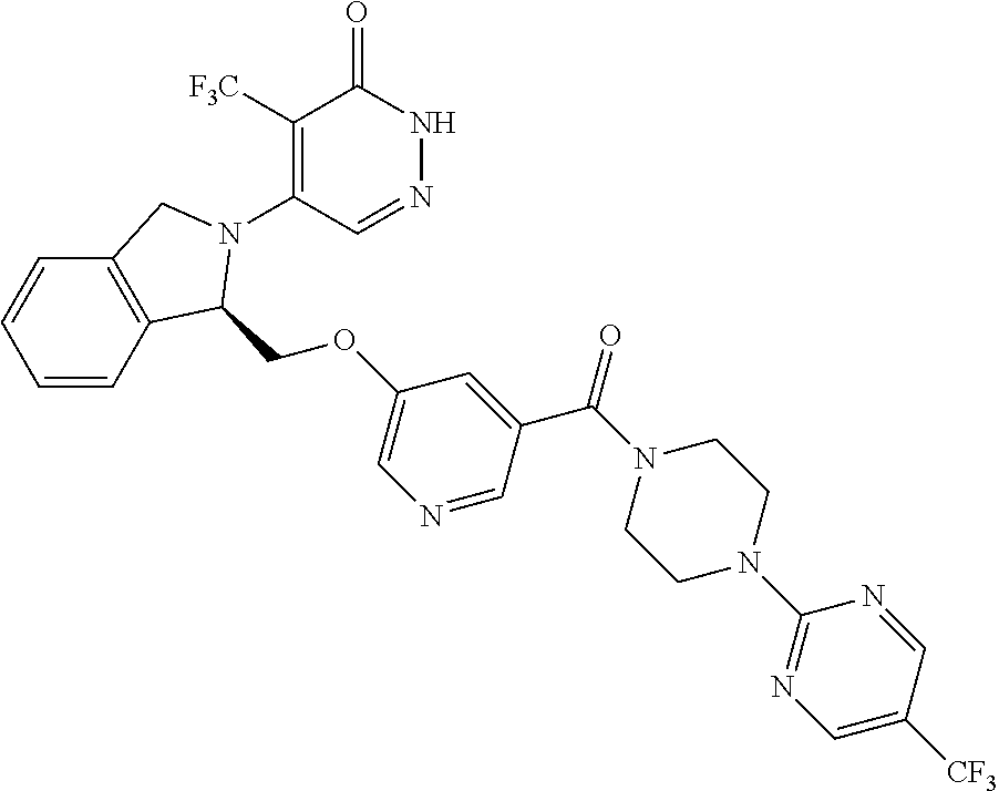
C1([F3C])=C(N2C(COC3=CN=CC(C(=O)N4CCN(C5=NC=C([CF3])C=N5)CC4)=C3)C3=C(C=CC=C3)C2)C=NNC1=O
